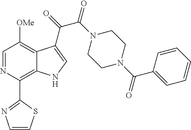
C1(C2=C3C(=C([OMe])C=N2)C(C(=O)C(N2CCN(C(C4=CC=CC=C4)=O)CC2)=O)=CN3)=NC=CS1
